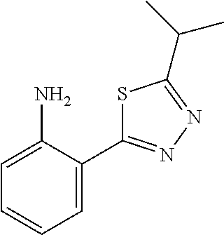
C1=C(N)C(C2=NN=C(C(C)C)S2)=CC=C1
